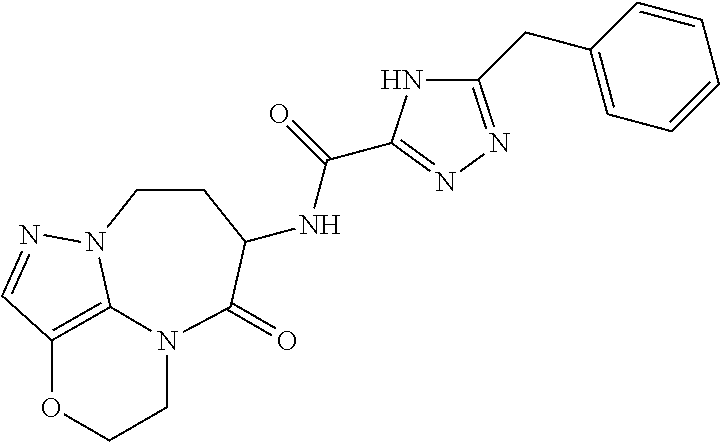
C1(CC2=CC=CC=C2)=NN=C(C(=O)NC2CCN3C4=C(OCCN4C2=O)C=N3)N1
